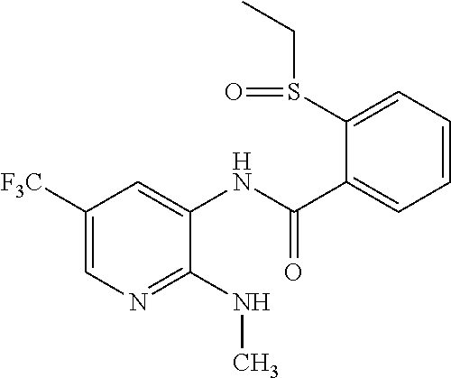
C1([F3C])=CN=C(NC)C(NC(C2=CC=CC=C2S(CC)=O)=O)=C1
